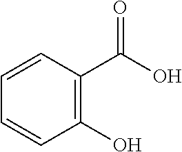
OC(C1=C(O)C=CC=C1)=O
